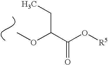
COC(C(O[R5])=O)CC
